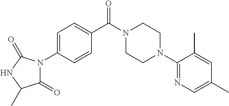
C1=C(N2C(=O)C(C)NC2=O)C=CC(C(N2CCN(C3=NC=C(C)C=C3C)CC2)=O)=C1
